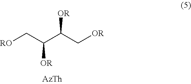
[RO]CC([OR])C(C[OR])[OR]
